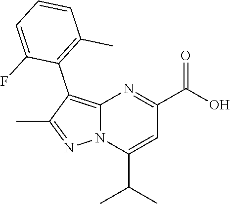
N12C(=C(C3=C(C)C=CC=C3F)C(C)=N1)N=C(C(O)=O)C=C2C(C)C
